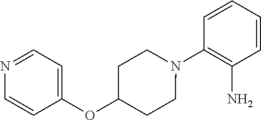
C1=CC=CC(N2CCC(OC3=CC=NC=C3)CC2)=C1N
